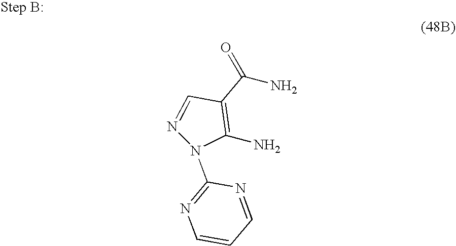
C1(C(=O)N)=C(N)N(C2=NC=CC=N2)N=C1
